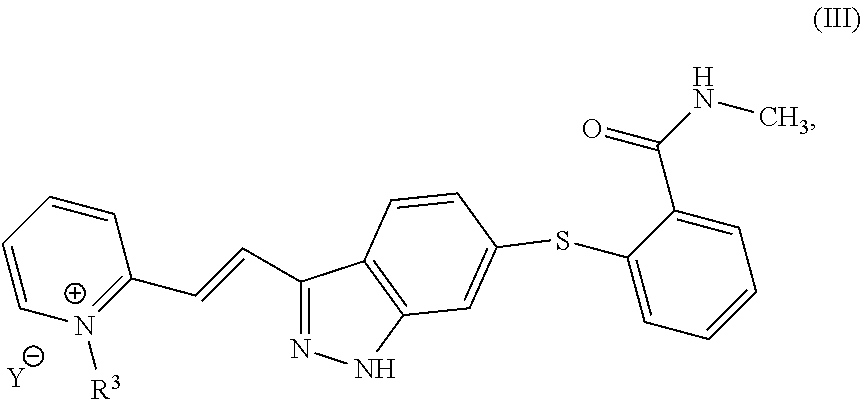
C1(C=CC2=[N+]([R3])C=CC=C2)=NNC2=C1C=CC(SC1=CC=CC=C1C(=O)NC)=C2.[Y]
